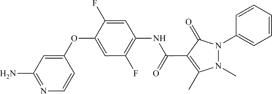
N1=C(N)C=C(OC2=CC(F)=C(NC(C3=C(C)N(C)N(C4=CC=CC=C4)C3=O)=O)C=C2F)C=C1
